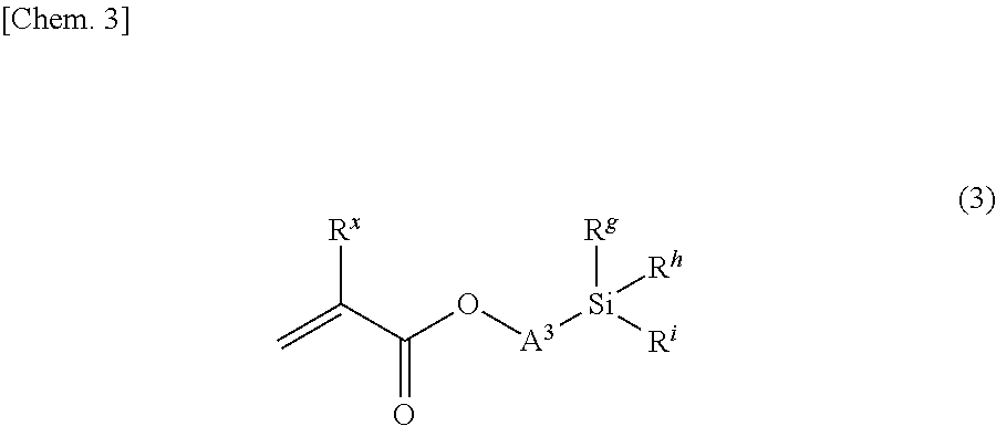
[Rx]C(C(O[A3][Si]([Rg])([Rh])[Ri])=O)=C
